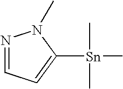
N1=CC=C([Sn](C)(C)C)N1C
